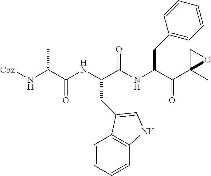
N(C(C(NC(C(NC(C(C1(C)OC1)=O)CC1=CC=CC=C1)=O)CC1=CNC2=C1C=CC=C2)=O)C)[Cbz]
